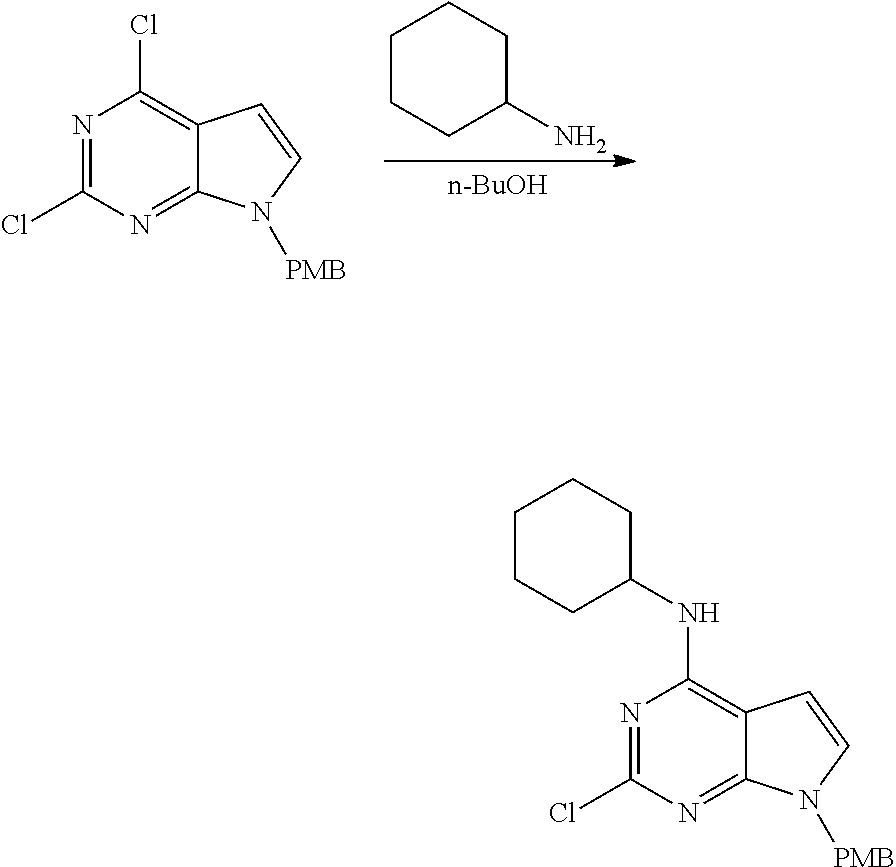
N1=C(Cl)N=C2C(=C1Cl)C=CN2[PMB].C1CCC(N)CC1.[n-BuOH].N1=C(Cl)N=C2C(=C1NC1CCCCC1)C=CN2[PMB]
